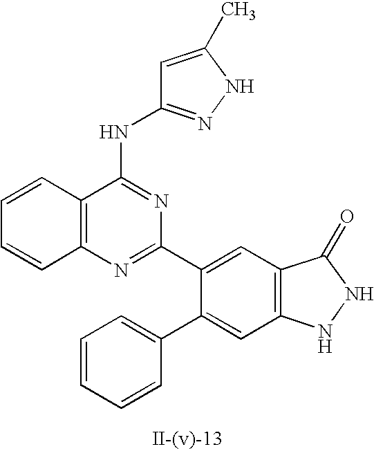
C12=C(N=C(C3=CC4=C(C=C3C3=CC=CC=C3)NNC4=O)N=C1NC1=NNC(C)=C1)C=CC=C2
